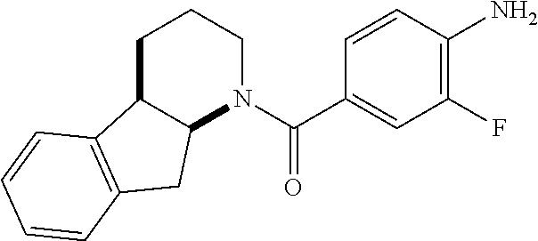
C1C2C(N(C(C3=CC(F)=C(N)C=C3)=O)CC1)CC1=C2C=CC=C1
